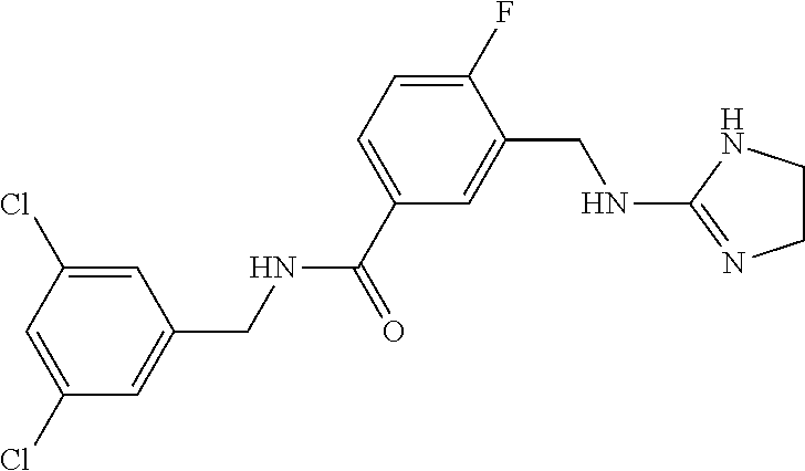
C1(Cl)=CC(CNC(C2=CC=C(F)C(CNC3=NCCN3)=C2)=O)=CC(Cl)=C1
